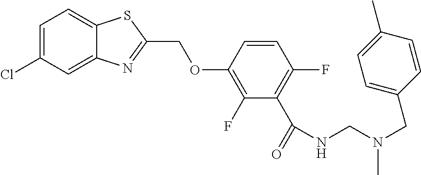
C12=CC(Cl)=CC=C1SC(COC1=C(F)C(C(=O)NCN(CC3=CC=C(C)C=C3)C)=C(F)C=C1)=N2
